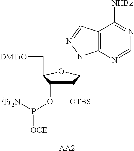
C1([OTBS])C(OP([iPr2N])[OCE])C(C[DMTrO])OC1N1C2=C(C([NHBz])=NC=N2)C=N1.[AA2]
